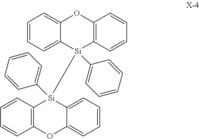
C12=C(C=CC=C1)[Si](C1=CC=CC=C1)([Si]1(C3=CC=CC=C3)C3=CC=CC=C3OC3=C1C=CC=C3)C1=CC=CC=C1O2
